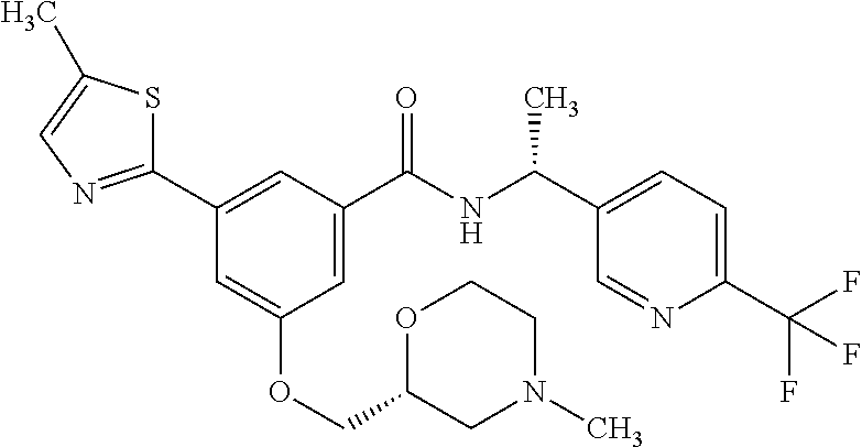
C1(C2=CC(C(NC(C3=CC=C(C(F)(F)F)N=C3)C)=O)=CC(OCC3OCCN(C)C3)=C2)=NC=C(C)S1
